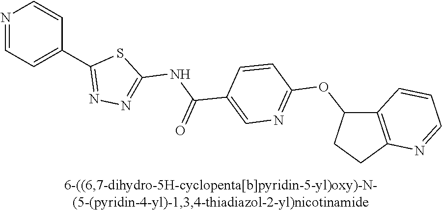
N1=CC=C(C2=NN=C(NC(C3=CN=C(OC4C5=C(CC4)N=CC=C5)C=C3)=O)S2)C=C1
